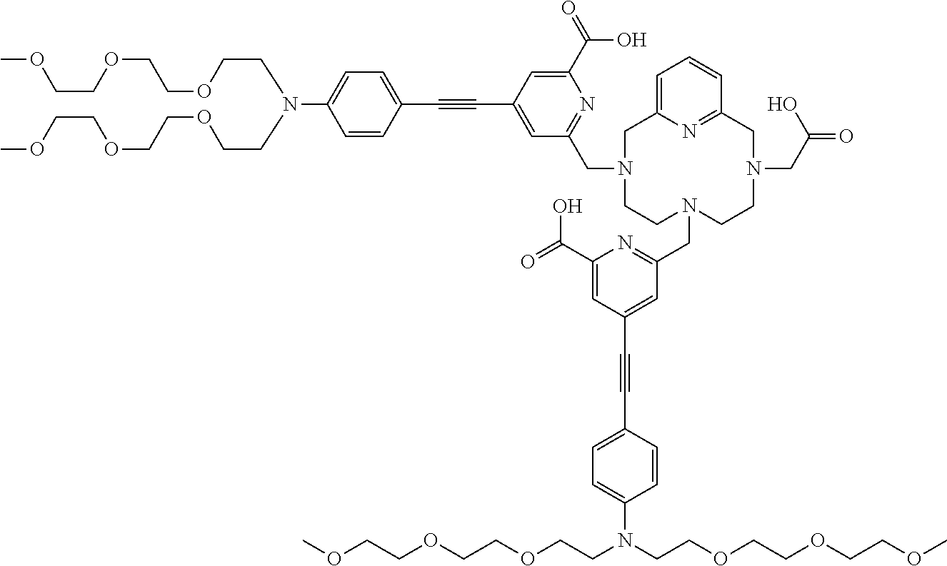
C1(N(CCOCCOCCOC)CCOCCOCCOC)=CC=C(C#CC2=CC(CN3CCN(CC4=NC(C(=O)O)=CC(C#CC5=CC=C(N(CCOCCOCCOC)CCOCCOCCOC)C=C5)=C4)CCN(CC(=O)O)CC4=NC(=CC=C4)C3)=NC(C(=O)O)=C2)C=C1
